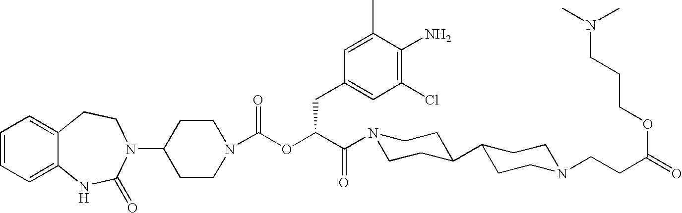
C1=CC=C2C(=C1)CCN(C1CCN(C(OC(C(N3CCC(C4CCN(CCC(=O)OCCCN(C)C)CC4)CC3)=O)CC3=CC(Cl)=C(N)C(C)=C3)=O)CC1)C(=O)N2
